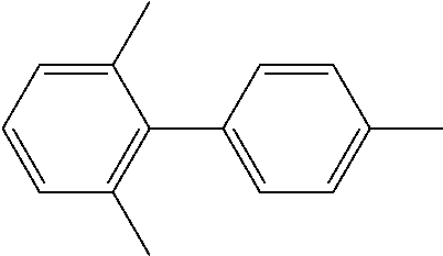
C1(C2=CC=C(C)C=C2)=C(C)C=CC=C1C
